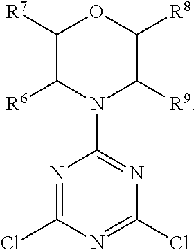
C1([R7])C([R6])N(C2=NC(Cl)=NC(Cl)=N2)C([R9])C([R8])O1
